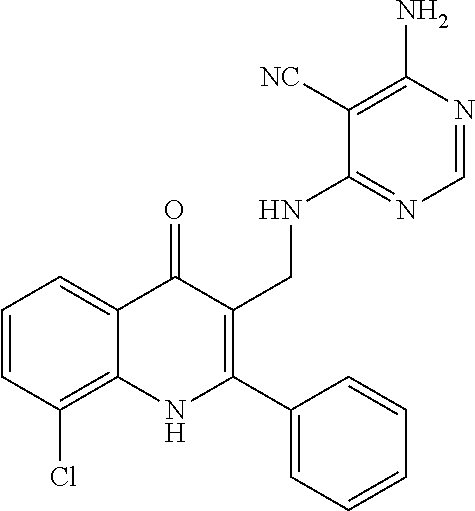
C1=CC(Cl)=C2C(=C1)C(=O)C(CNC1=NC=NC(N)=C1[NC])=C(C1=CC=CC=C1)N2
